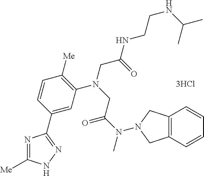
[3HCl].C1=C(C2=NNC([Me])=N2)C=CC([Me])=C1N(CC(NCCNC(C)C)=O)CC(N(C)N1CC2=C(C=CC=C2)C1)=O
